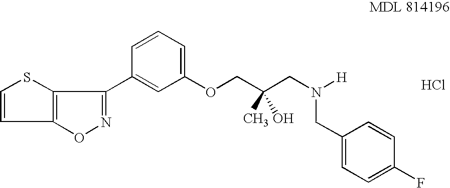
Cl.C1=CSC2=C1ON=C2C1=CC(OCC(CN([H])CC2=CC=C(F)C=C2)(C)O)=CC=C1
